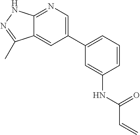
C1=C(NC(C=C)=O)C=CC=C1C1=CN=C2C(=C1)C(C)=NN2
